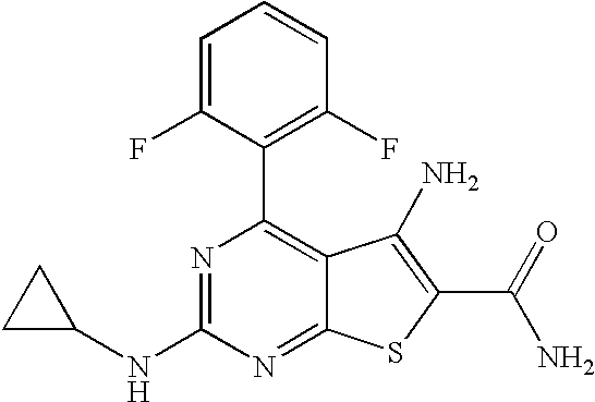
C1=C(F)C(C2=C3C(=NC(NC4CC4)=N2)SC(C(N)=O)=C3N)=C(F)C=C1
